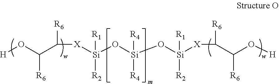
[X]([Si](O[Si](O[Si]([X]C([R6])C(O[H])[R6])([R1])[R2])([R4])[R4])([R1])[R2])C([R6])C(O[H])[R6]
